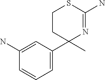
C1(C)(C2=CC=CC(N)=C2)N=C(N)SCC1
